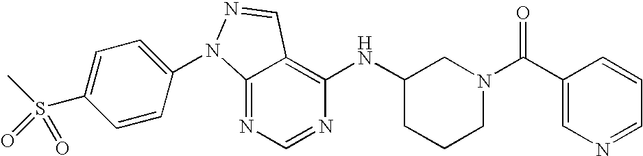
C12=NC=NC(NC3CCCN(C(C4=CN=CC=C4)=O)C3)=C1C=NN2C1=CC=C(S(C)(=O)=O)C=C1
